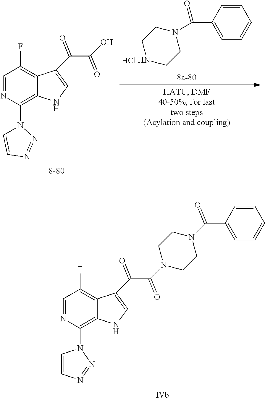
C1=NC(N2C=CN=N2)=C2C(=C1F)C(C(C(N1CCN(C(C3=CC=CC=C3)=O)CC1)=O)=O)=CN2.C1=NC(N2C=CN=N2)=C2C(=C1F)C(C(C(O)=O)=O)=CN2.C1=CC(C(N2CCNCC2)=O)=CC=C1.Cl
